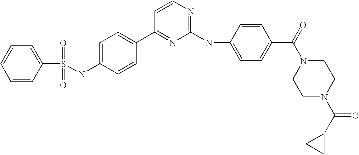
S(NC1=CC=C(C2=NC(NC3=CC=C(C(=O)N4CCN(C(C5CC5)=O)CC4)C=C3)=NC=C2)C=C1)(C1=CC=CC=C1)(=O)=O
